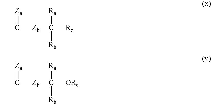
CC([Zb]C([Rc])([Ra])[Rb])=[Za].CC([Zb]C([ORd])([Ra])[Rb])=[Za]
